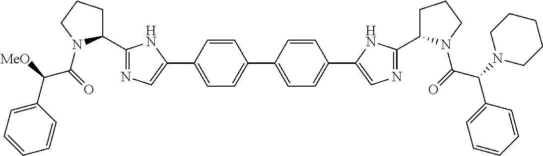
O=C(N1C(C2=NC=C(C3=CC=C(C4=CC=C(C5=CN=C(C6CCCN6C(C(C6=CC=CC=C6)N6CCCCC6)=O)N5)C=C4)C=C3)N2)CCC1)C(C1=CC=CC=C1)[MeO]
